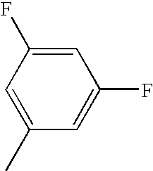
C1=C(F)C=C(C)C=C1F
